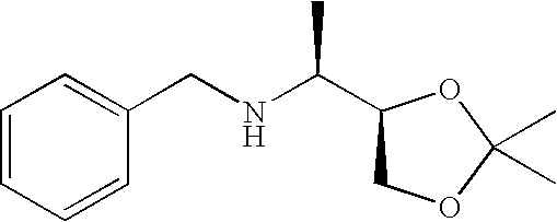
C1(C(NCC2=CC=CC=C2)C)COC(C)(C)O1
